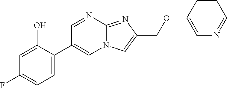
C1=C(C2=CN3C(=NC(COC4=CN=CC=C4)=C3)N=C2)C(O)=CC(F)=C1
